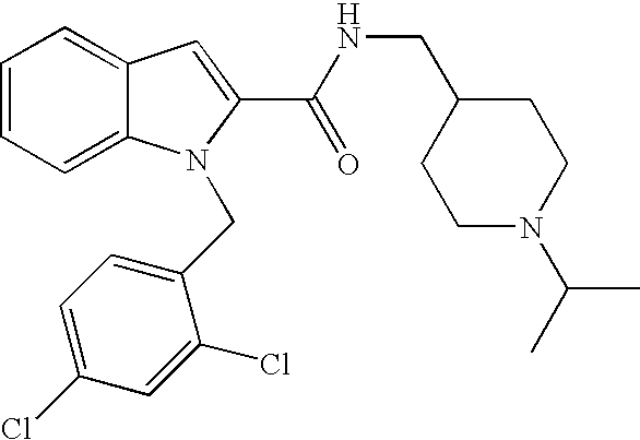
C1=C2C(=CC=C1)N(CC1=CC=C(Cl)C=C1Cl)C(C(=O)NCC1CCN(C(C)C)CC1)=C2
